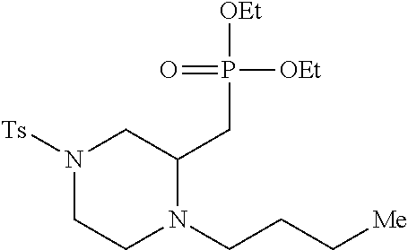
N1([Ts])CCN(CCC[Me])C(CP([OEt])(=O)[OEt])C1
